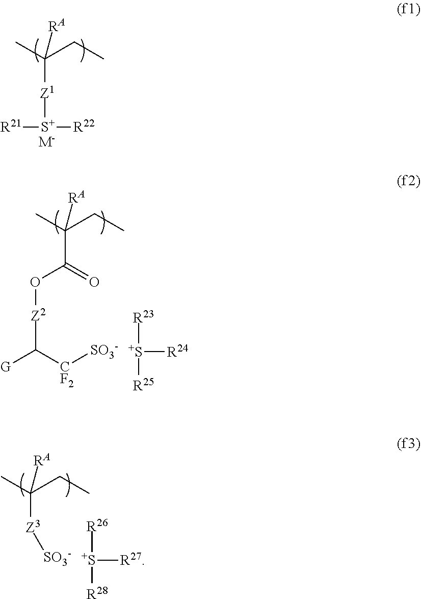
C([Z1][S+]([R21])[R22])(C)(CC)[RA].[M-].C(C(=O)O[Z2]C([G])[CF2][SO3-])(C)(CC)[RA].[R23][S+]([R24])[R25].C([Z3][SO3-])(C)(CC)[RA].[R26][S+]([R27])[R28]
